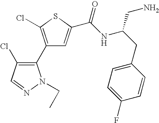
C1(C2=C(Cl)C=NN2CC)=C(Cl)SC(C(NC(CC2=CC=C(F)C=C2)CN)=O)=C1
